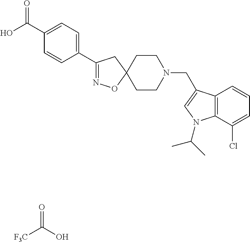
O=C(C1=CC=C(C2=NOC3(C2)CCN(CC2=CN(C(C)C)C4=C2C=CC=C4Cl)CC3)C=C1)O.O=C(O)[F3C]
